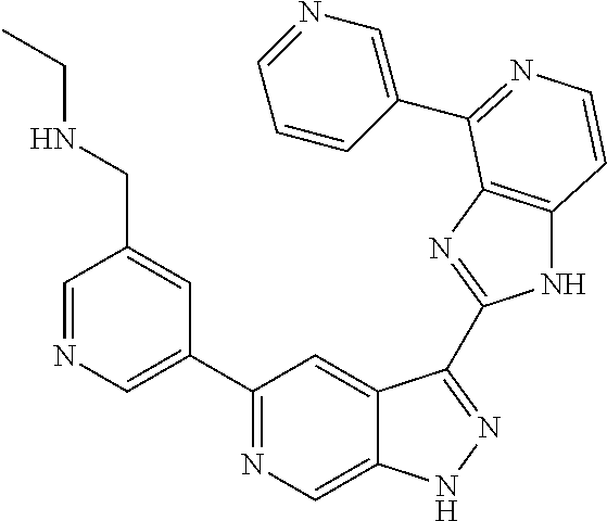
C1=NC=C(C2=NC=C3C(=C2)C(C2=NC4=C(N2)C=CN=C4C2=CN=CC=C2)=NN3)C=C1CNCC
